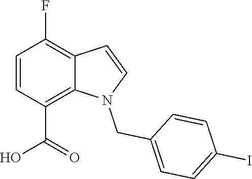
C1=CC(C(=O)O)=C2C(=C1F)C=CN2CC1=CC=C(I)C=C1
